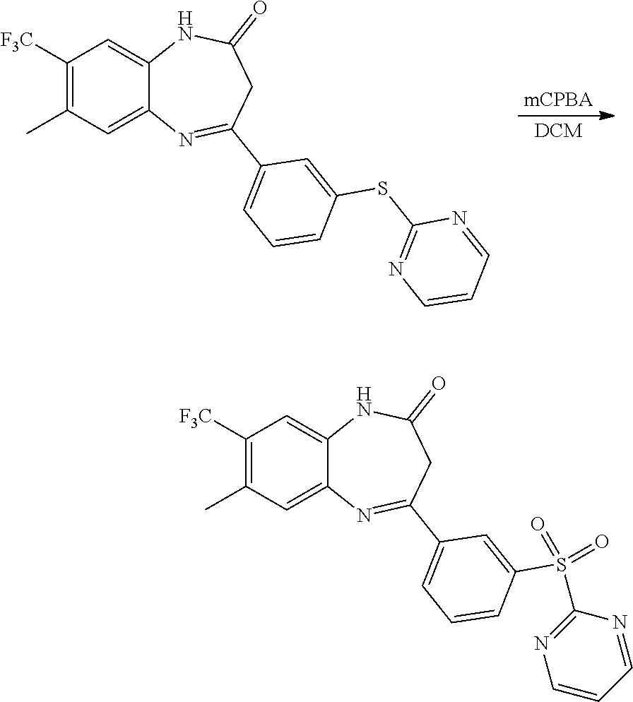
C1([F3C])=C(C)C=C2C(=C1)NC(=O)CC(C1=CC=CC(SC3=NC=CC=N3)=C1)=N2.C1([F3C])=C(C)C=C2C(=C1)NC(=O)CC(C1=CC=CC(S(C3=NC=CC=N3)(=O)=O)=C1)=N2
